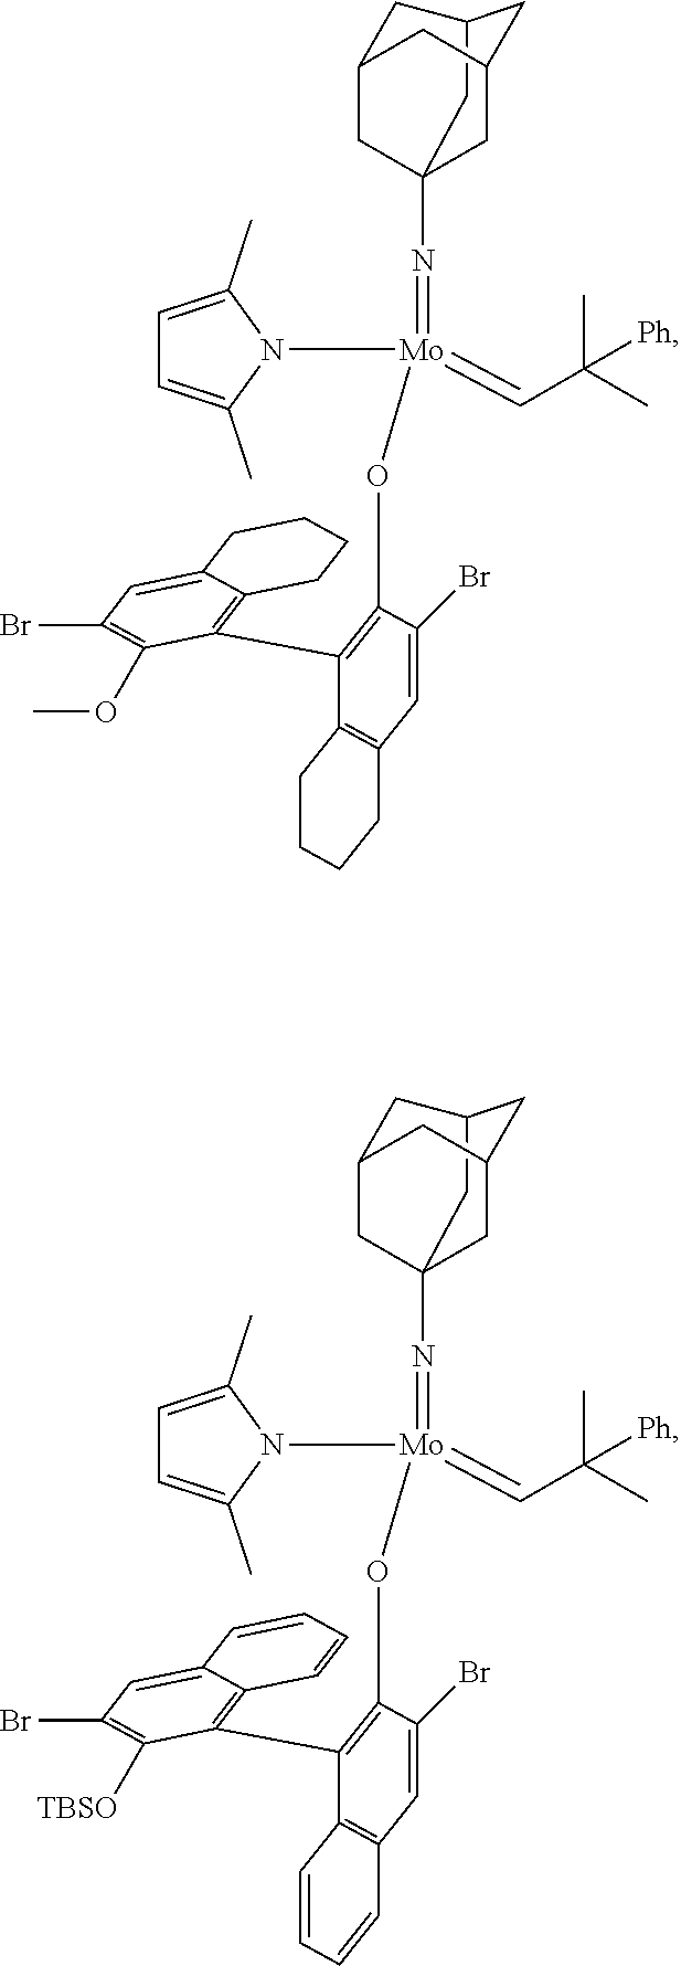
C12CC3(N=[Mo](N4C(C)=CC=C4C)(=CC(C)(C)[Ph])OC4=C(C5=C6C(=CC(Br)=C5OC)CCCC6)C5=C(CCCC5)C=C4Br)CC(CC(C3)C1)C2.C12CC3(N=[Mo](N4C(C)=CC=C4C)(=CC(C)(C)[Ph])OC4=C(C5=C6C(=CC(Br)=C5[TBSO])C=CC=C6)C5=C(C=CC=C5)C=C4Br)CC(CC(C3)C1)C2
